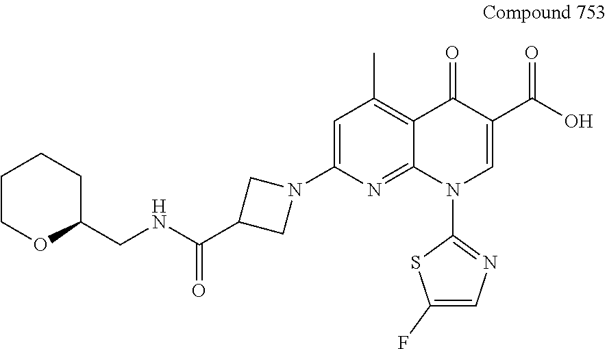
C1=C(N2CC(C(NCC3CCCCO3)=O)C2)N=C2C(=C1C)C(=O)C(C(O)=O)=CN2C1=NC=C(F)S1
